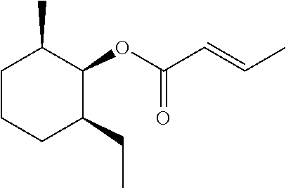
C1CCC(CC)C(OC(C=CC)=O)C1C
